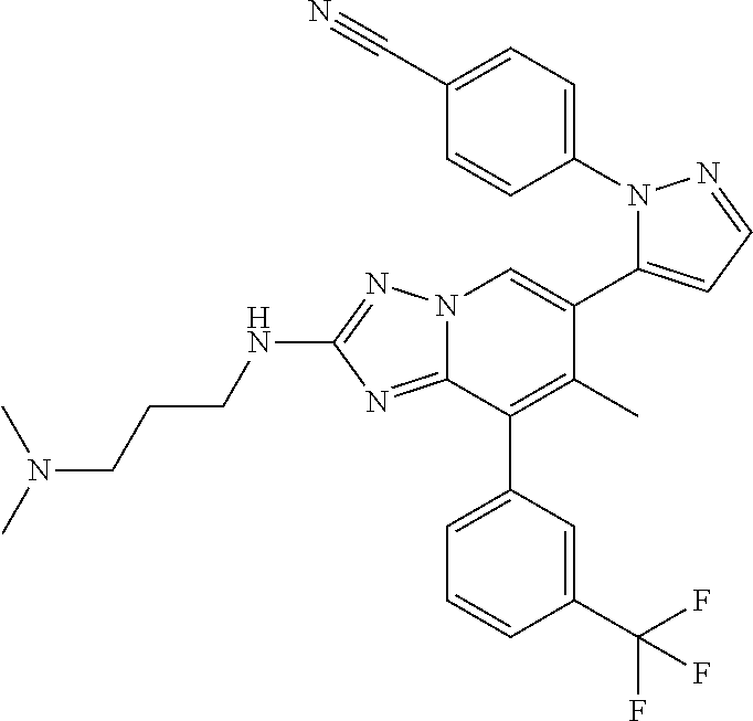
N12C(=NC(NCCCN(C)C)=N1)C(C1=CC=CC(C(F)(F)F)=C1)=C(C)C(C1=CC=NN1C1=CC=C(C#N)C=C1)=C2
